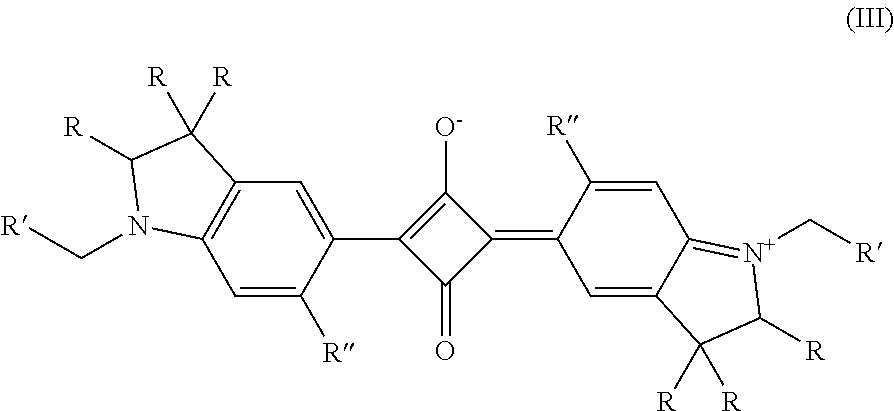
C1(=O)C(=C2C=C3C(=[N+](C[R])C([R])C3([R])[R])C=C2[R])C([O-])=C1C1=CC2=C(C=C1[R])N(C[R])C([R])C2([R])[R]
